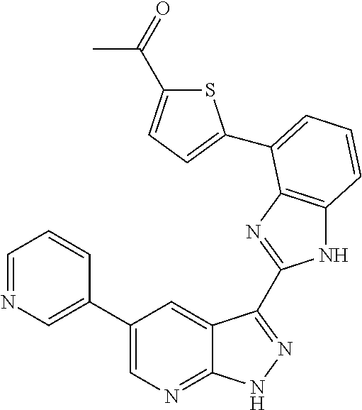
C1(C2=CN=CC=C2)=CN=C2C(=C1)C(C1=NC3=C(N1)C=CC=C3C1=CC=C(C(=O)C)S1)=NN2
